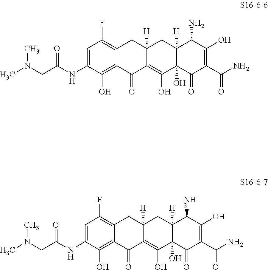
C1=C(NC(CN(C)C)=O)C(O)=C2C(=C1F)CC1([H])C(=C(O)C3(O)C([H])(C1)C(N)C(O)=C(C(N)=O)C3=O)C2=O.C1=C(NC(CN(C)C)=O)C(O)=C2C(=C1F)CC1([H])C(=C(O)C3(O)C([H])(C1)C(N)C(O)=C(C(N)=O)C3=O)C2=O
